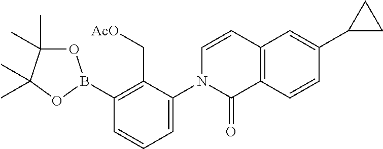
C1(B2OC(C)(C)C(C)(C)O2)=C(C[AcO])C(N2C(=O)C3=C(C=C2)C=C(C2CC2)C=C3)=CC=C1
